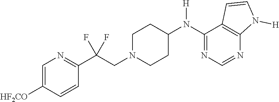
C1=C([HF2CO])C=CC(C(CN2CCC(N(C3=NC=NC4=C3C=CN4[H])[H])CC2)(F)F)=N1
